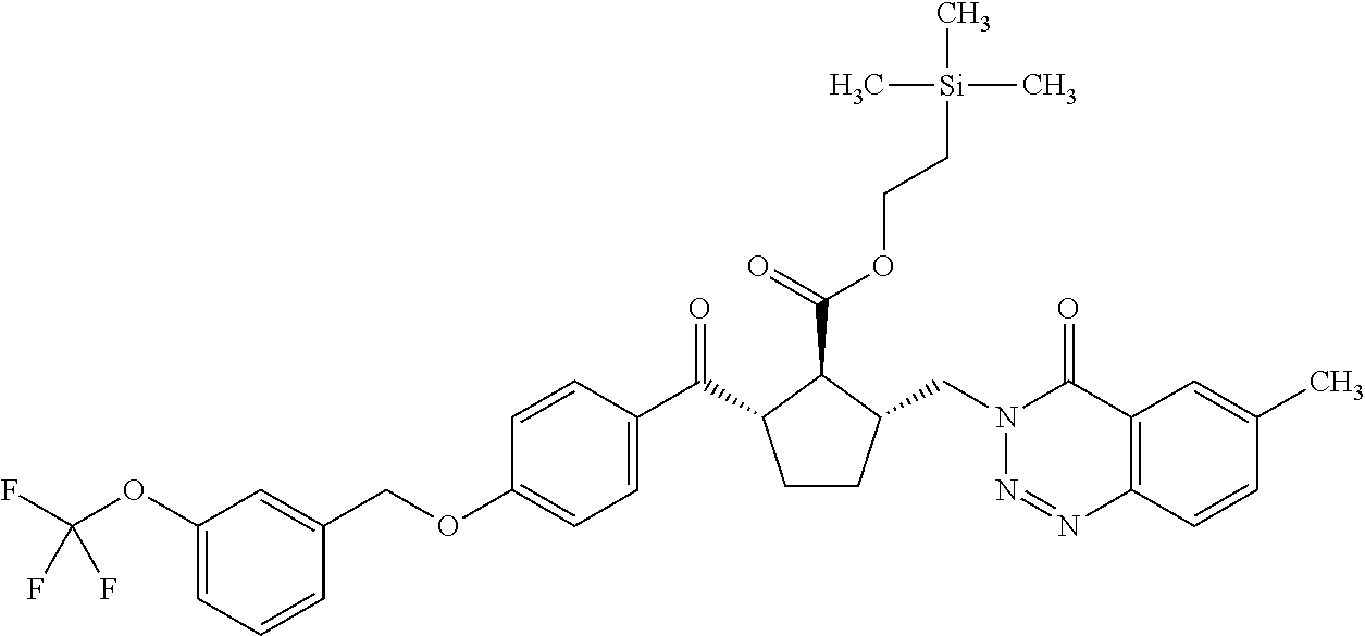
C1(OC(F)(F)F)=CC=CC(COC2=CC=C(C(=O)C3CCC(CN4N=NC5=C(C4=O)C=C(C)C=C5)C3C(OCC[Si](C)(C)C)=O)C=C2)=C1
